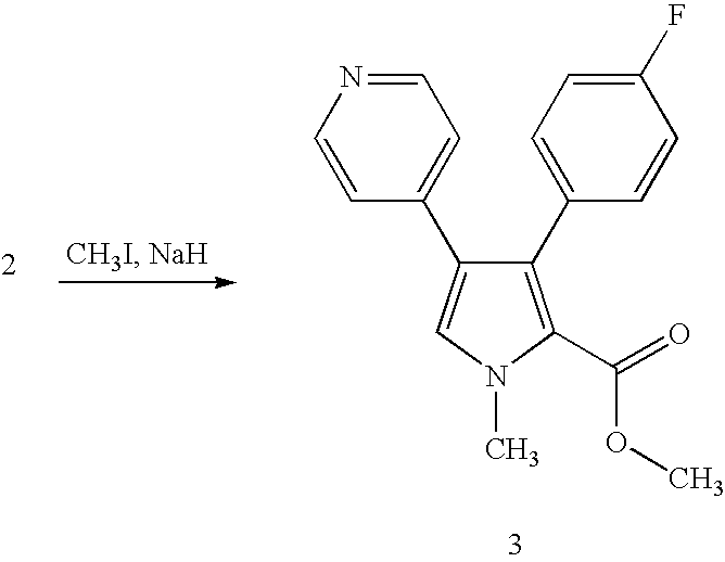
C1(C2=CC=C(F)C=C2)=C(C(=O)OC)N(C)C=C1C1=CC=NC=C1
